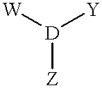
[D]([Z])([W])[Y]
